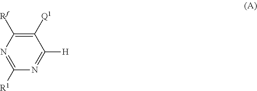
N1=C([R1])N=C([H])C([Q1])=C1[Rf]
